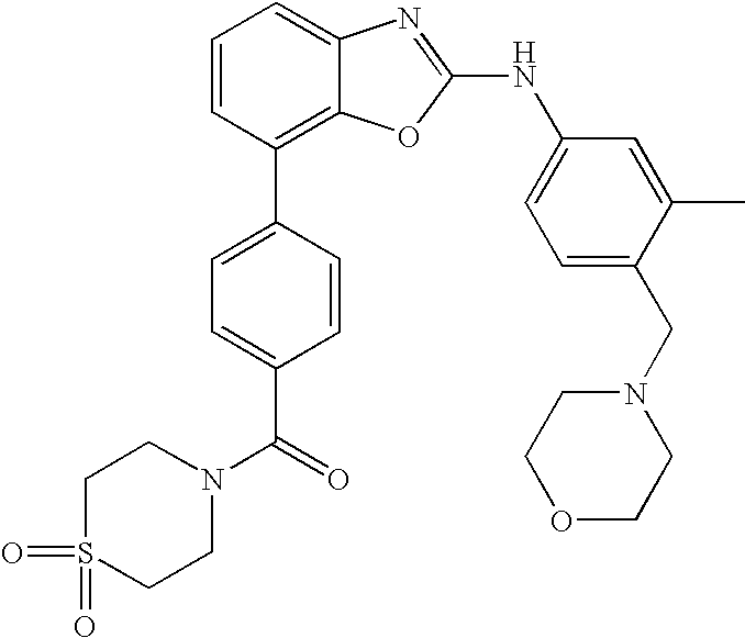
C1=CC(C2=CC=C(C(N3CCS(=O)(=O)CC3)=O)C=C2)=C2C(=C1)N=C(NC1=CC=C(CN3CCOCC3)C(C)=C1)O2
